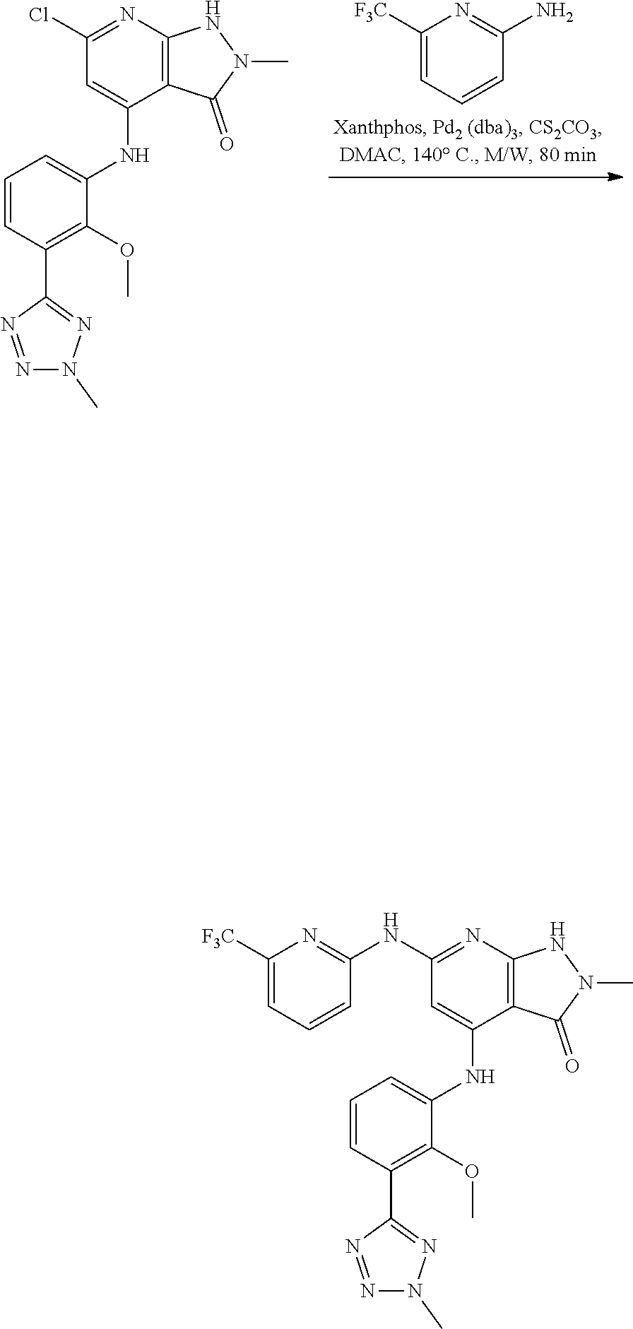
C1=CC(C2=NN(C)N=N2)=C(OC)C(NC2=CC(NC3=NC([F3C])=CC=C3)=NC3=C2C(=O)N(C)N3)=C1.C1=CC(C2=NN(C)N=N2)=C(OC)C(NC2=CC(Cl)=NC3=C2C(=O)N(C)N3)=C1.C1([F3C])=CC=CC(N)=N1
